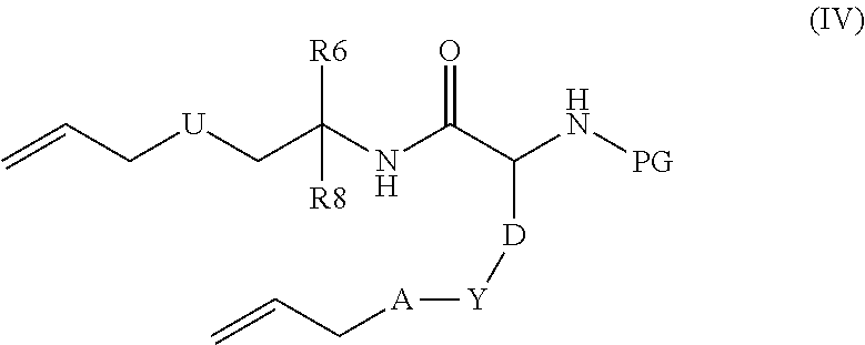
N(C(C(N[PG])[D][Y][A]CC=C)=O)C(C[U]CC=C)([R6])[R8]
